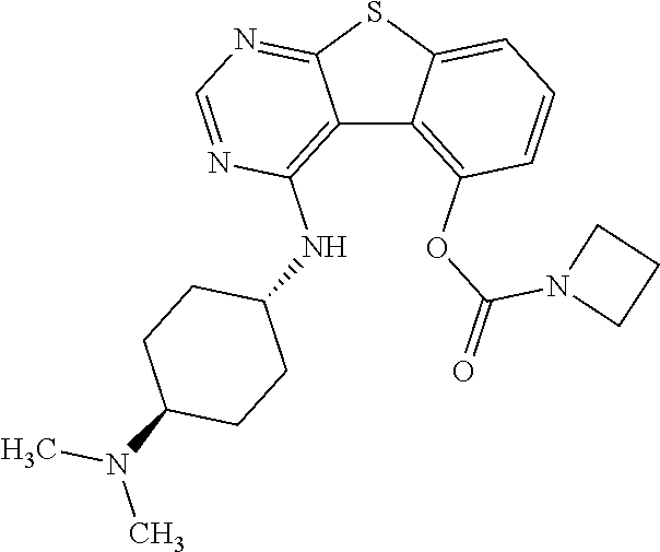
C12=C(NC3CCC(N(C)C)CC3)N=CN=C1SC1=CC=CC(OC(N3CCC3)=O)=C21
